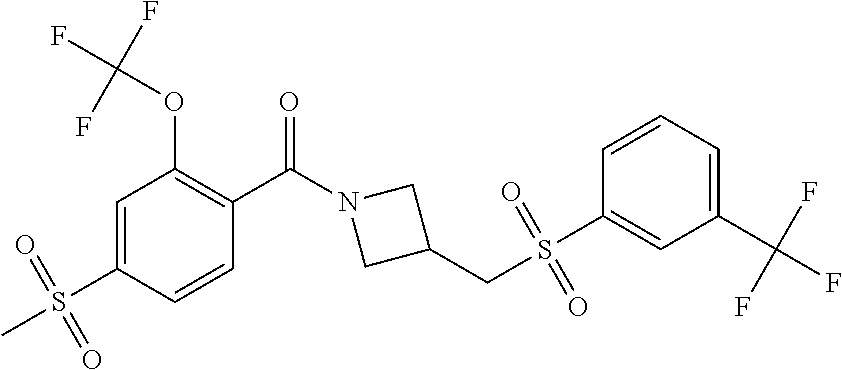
C1=C(S(C)(=O)=O)C=CC(C(N2CC(CS(C3=CC(C(F)(F)F)=CC=C3)(=O)=O)C2)=O)=C1OC(F)(F)F
